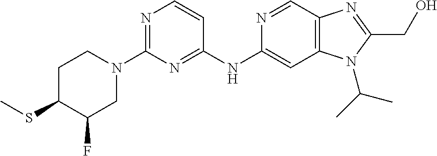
N1=C(N2CCC(SC)C(F)C2)N=C(NC2=CC3=C(C=N2)N=C(CO)N3C(C)C)C=C1
